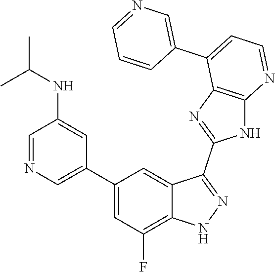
C1=NC=C(C2=CC(F)=C3C(=C2)C(C2=NC4=C(N2)N=CC=C4C2=CN=CC=C2)=NN3)C=C1NC(C)C
